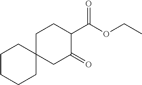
C1C2(CC(=O)C(C(OCC)=O)C1)CCCCC2
